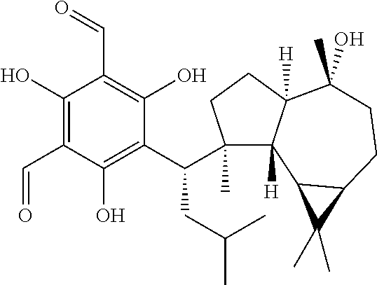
C1(C)(C(C2=C(O)C(C=O)=C(O)C(C=O)=C2O)CC(C)C)C2([H])C([H])(CC1)C(C)(O)CCC1C2C1(C)C
